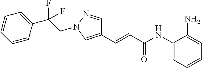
C1(C(CN2N=CC(C=CC(NC3=CC=CC=C3N)=O)=C2)(F)F)=CC=CC=C1
